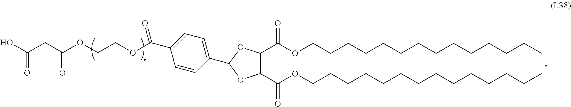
C1(C(OCCCCCCCCCCCCCC)=O)C(C(OCCCCCCCCCCCCCC)=O)OC(C2=CC=C(C(=O)OCCOC(CC(O)=O)=O)C=C2)O1
